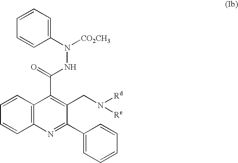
C1=CC=CC2=C1C(C(=O)NN([CO2CH3])C1=CC=CC=C1)=C(CN([Rd])[Re])C(C1=CC=CC=C1)=N2
